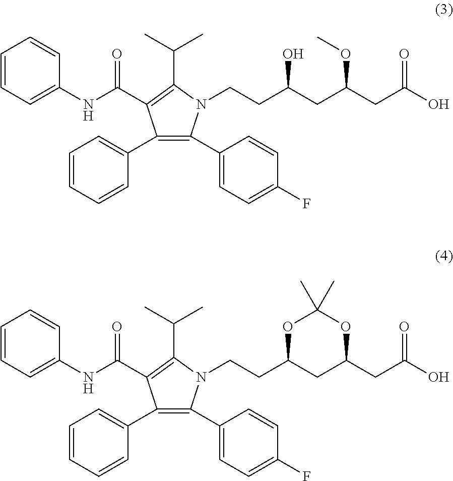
N1(CCC2CC(CC(O)=O)OC(C)(C)O2)C(C(C)C)=C(C(NC2=CC=CC=C2)=O)C(C2=CC=CC=C2)=C1C1=CC=C(F)C=C1.N1(CCC(CC(CC(O)=O)OC)O)C(C(C)C)=C(C(NC2=CC=CC=C2)=O)C(C2=CC=CC=C2)=C1C1=CC=C(F)C=C1
